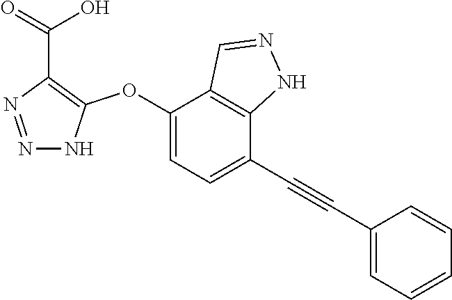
C1(OC2=C(C(=O)O)N=NN2)=CC=C(C#CC2=CC=CC=C2)C2=C1C=NN2
